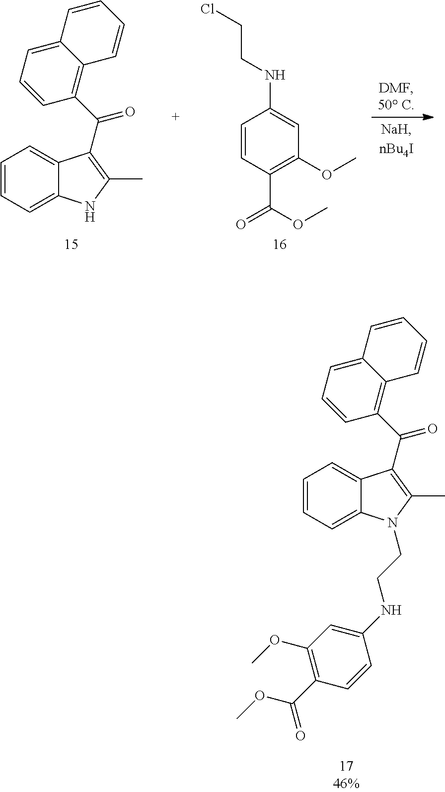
C12=CC=CC(C(=O)C3=C(C)NC4=CC=CC=C43)=C1C=CC=C2.C1=CC(C(OC)=O)=C(OC)C=C1NCCCl.C12=CC=CC(C(=O)C3=C(C)N(CCNC4=CC(OC)=C(C(OC)=O)C=C4)C4=CC=CC=C43)=C1C=CC=C2
